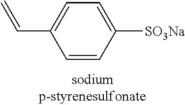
C1=CC([SO3Na])=CC=C1C=C
